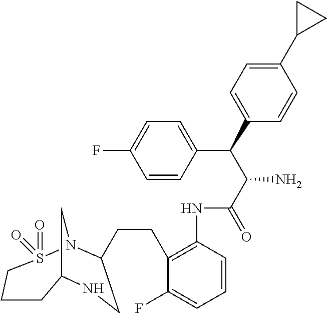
C12CN(S(=O)(=O)CCC1)C(CCC1=C(NC(C(C(C3=CC=C(C4CC4)C=C3)C3=CC=C(F)C=C3)N)=O)C=CC=C1F)CN2
